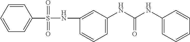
C1=CC=C(S(=O)(=O)NC2=CC(NC(NC3=CC=CC=C3)=O)=CC=C2)C=C1
